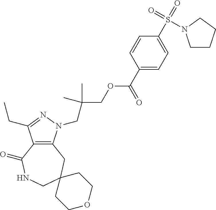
C12=C(CC3(CNC1=O)CCOCC3)N(CC(COC(C1=CC=C(S(=O)(=O)N3CCCC3)C=C1)=O)(C)C)N=C2CC
